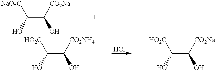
[NaO2C]C(C([CO2Na])O)O.C(C([CO2NH4])O)(O)[HO2C].C(O)([HO2C])C(O)[CO2Na]
